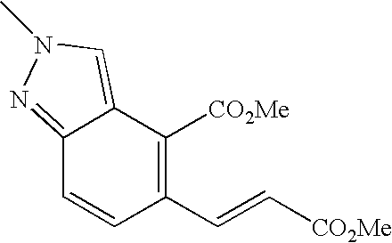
C12=NN(C)C=C1C([CO2Me])=C(C=C[CO2Me])C=C2
